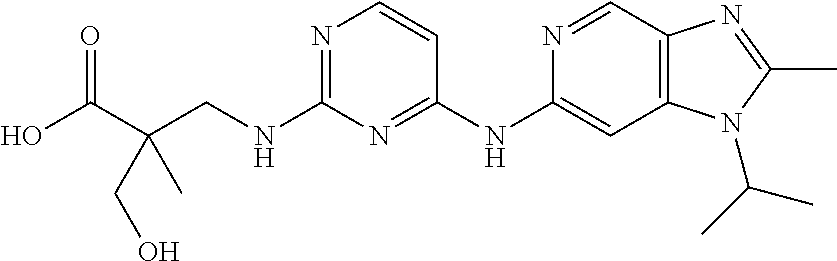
C1(NC2=CC3=C(C=N2)N=C(C)N3C(C)C)=NC(NCC(C(O)=O)(CO)C)=NC=C1
